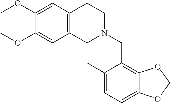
C1(OC)=CC2=C(C=C1OC)CCN1C2CC2=CC=C3C(=C2C1)OCO3
